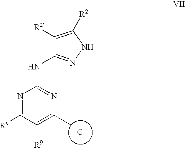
C1([R2])=C([R2])NN=C1NC1=NC(C)=C([R9])C([Ry])=N1.[G]
